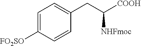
C1=C([FO2SO])C=CC(CC([COOH])[NHFmoc])=C1
